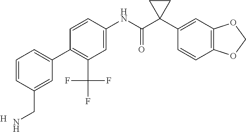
C1=C(NC(C2(C3=CC4=C(C=C3)OCO4)CC2)=O)C=CC(C2=CC=CC(CN)=C2)=C1C(F)(F)F.[H]
